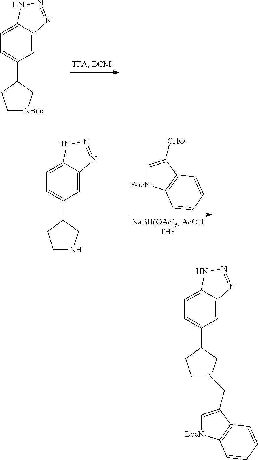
C1(C2=CC=C3C(=C2)N=NN3)CC[NBoc]C1.C1=C([CHO])C2=C([BocN]1)C=CC=C2.C1(C2=CC=C3C(=C2)N=NN3)CCNC1.C1(C2=CC=C3C(=C2)N=NN3)CCN(CC2=C[BocN]C3=C2C=CC=C3)C1
